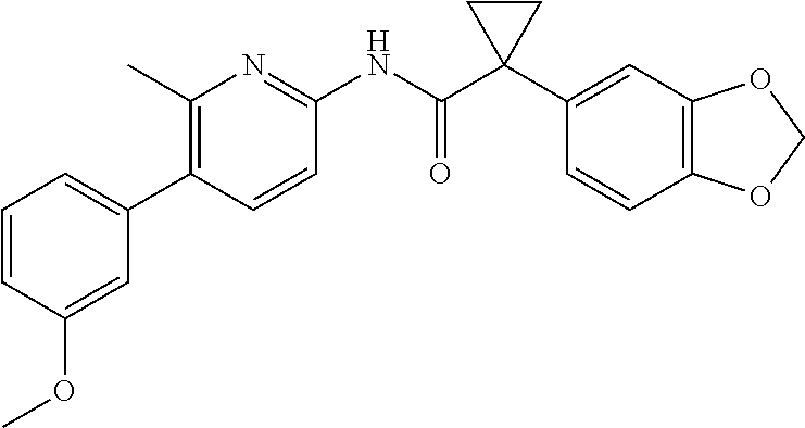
C1(C)=C(C2=CC=CC(OC)=C2)C=CC(NC(C2(C3=CC4=C(C=C3)OCO4)CC2)=O)=N1
